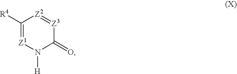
C1([R4])=[Z1]N([H])C(=O)[Z3]=[Z2]1
